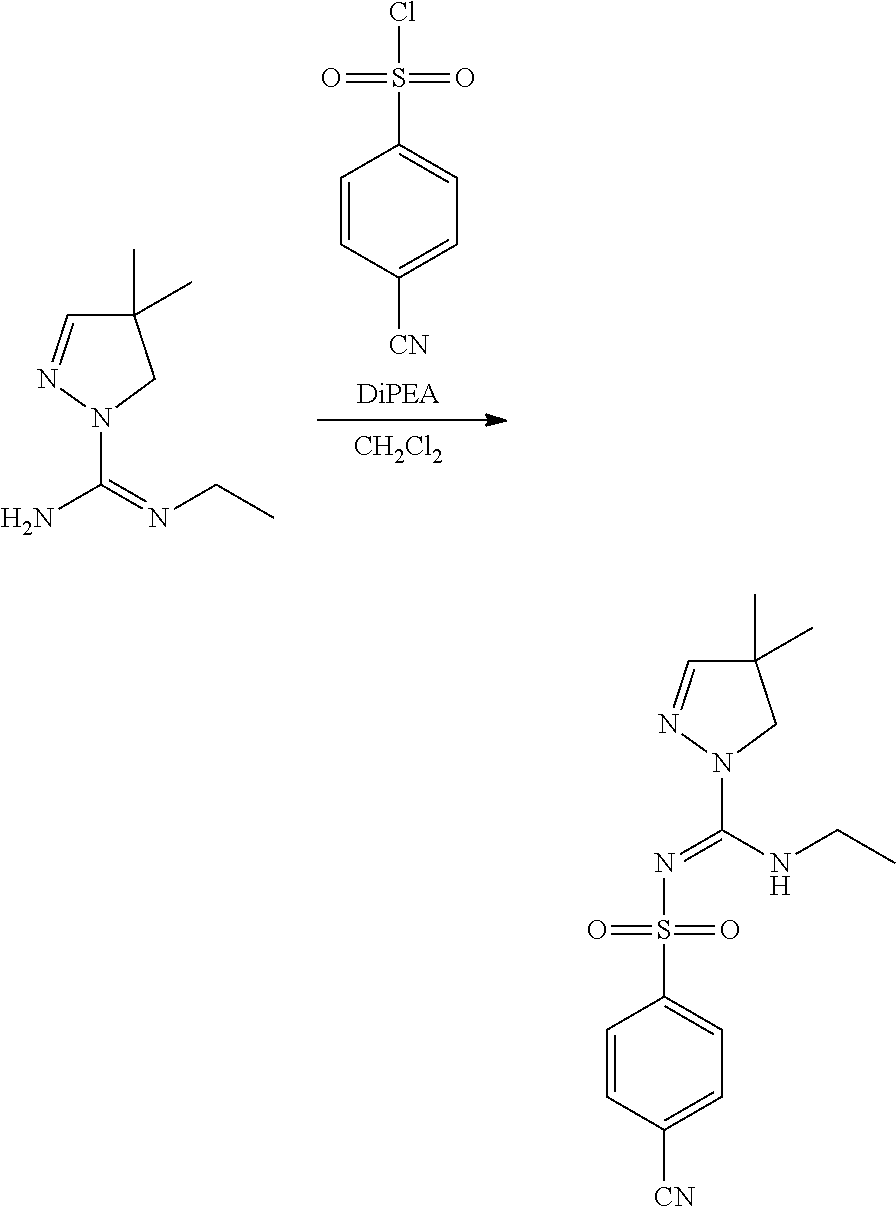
[CN]C1=CC=C(S(=O)(=O)Cl)C=C1.[CH2Cl2].NC(=NCC)N1CC(C)(C)C=N1.C(NCC)(N1CC(C)(C)C=N1)=NS(C1=CC=C([CN])C=C1)(=O)=O
